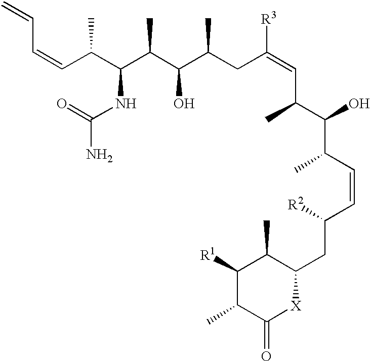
C1([R1])C(C)C(=O)[X]C(CC(C=CC(C)C(O)C(C)C=C(CC(C(C(C(C(C=CC=C)C)NC(=O)N)C)O)C)[R3])[R2])C1C
